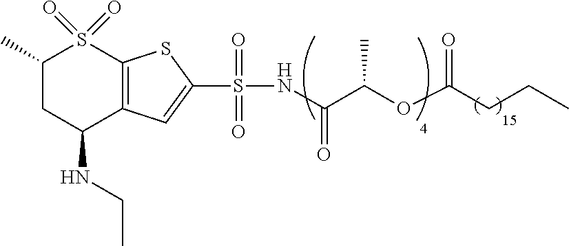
C1(C)CC(NCC)C2=C(S1(=O)=O)SC(S(NC(C(OC(CCC)=O)C)=O)(=O)=O)=C2
